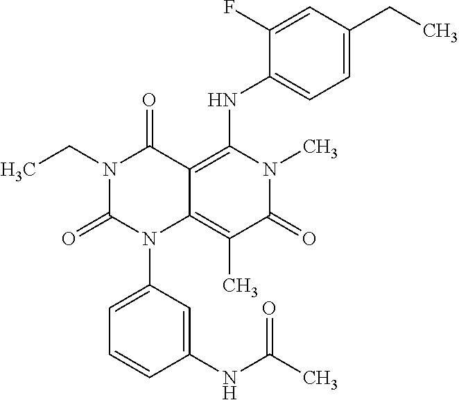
N1(CC)C(=O)N(C2=CC=CC(NC(C)=O)=C2)C2=C(C)C(=O)N(C)C(NC3=CC=C(CC)C=C3F)=C2C1=O
